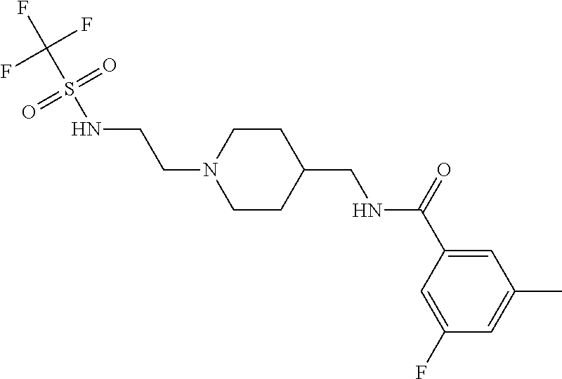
C1(F)=CC(C(=O)NCC2CCN(CCNS(C(F)(F)F)(=O)=O)CC2)=CC(C)=C1
